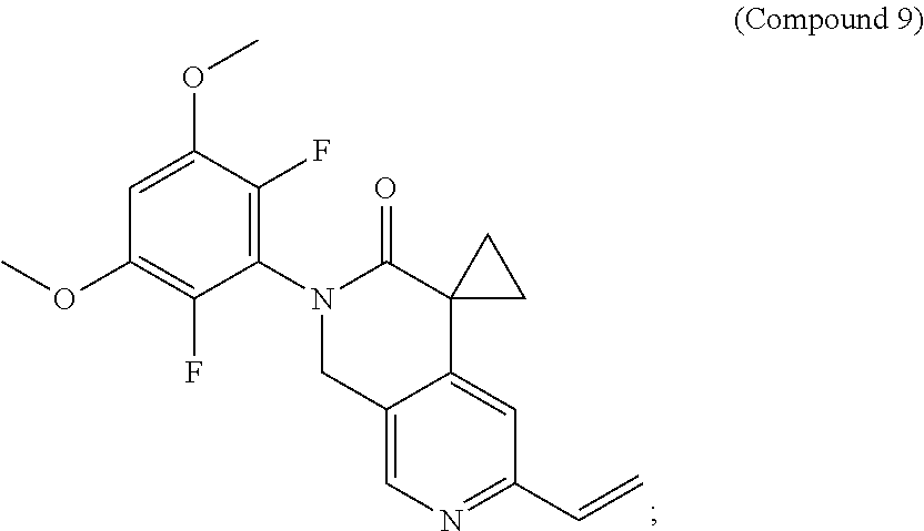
C1=C(OC)C(F)=C(N2CC3=CN=C(C=C)C=C3C3(C2=O)CC3)C(F)=C1OC
